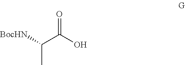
C(C(O)=O)([BocHN])C
